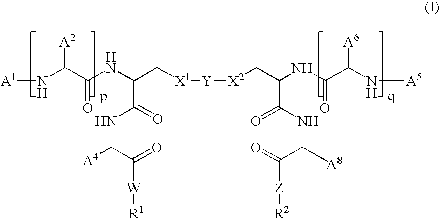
[A1]NC(C(NC(C[X1][Y][X2]CC(NC(C(N[A5])[A6])=O)C(=O)NC(C(=O)[Z][R2])[A8])C(NC(C(=O)[W][R1])[A4])=O)=O)[A2]
